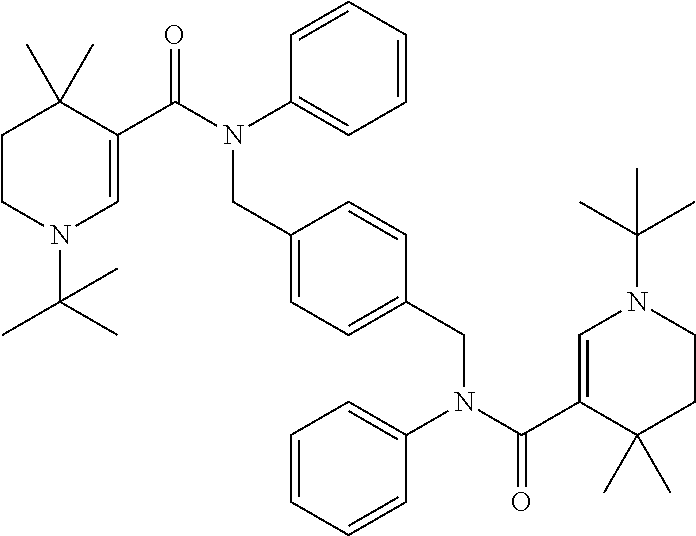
C1CN(C(C)(C)C)C=C(C(N(C2=CC=CC=C2)CC2=CC=C(CN(C(C3=CN(C(C)(C)C)CCC3(C)C)=O)C3=CC=CC=C3)C=C2)=O)C1(C)C
